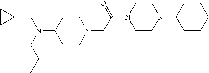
C1(N(CCC)CC2CC2)CCN(CC(N2CCN(C3CCCCC3)CC2)=O)CC1
